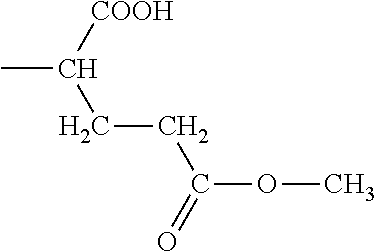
[COOH]C(CCC(OC)=O)C
